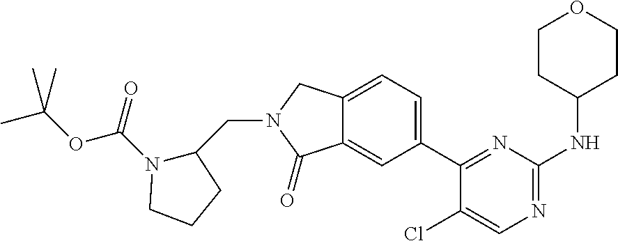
C1CC(NC2=NC=C(Cl)C(C3=CC=C4C(=C3)C(=O)N(CC3N(C(OC(C)(C)C)=O)CCC3)C4)=N2)CCO1
